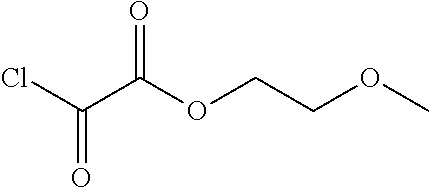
O=C(OCCOC)C(Cl)=O
